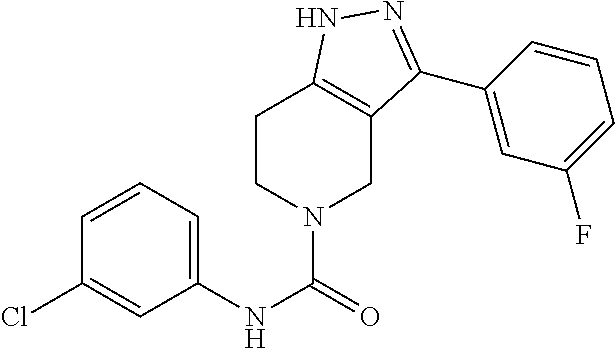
C1CN(C(=O)NC2=CC=CC(Cl)=C2)CC2=C1NN=C2C1=CC(F)=CC=C1
